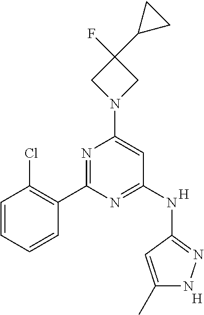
N1(C2=CC(NC3=NNC(C)=C3)=NC(C3=C(Cl)C=CC=C3)=N2)CC(F)(C2CC2)C1.[H].[H]
